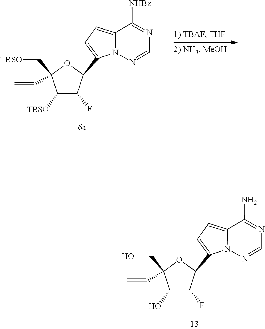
N1=C(N)C2=CC=C(C3OC(CO)(C=C)C(O)C3F)N2N=C1.N1=C([NHBz])C2=CC=C(C3OC(C[TBSO])(C=C)C([TBSO])C3F)N2N=C1
